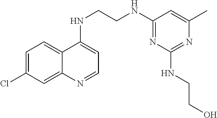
C1=C(Cl)C=C2C(=C1)C(NCCNC1=NC(NCCO)=NC(C)=C1)=CC=N2
